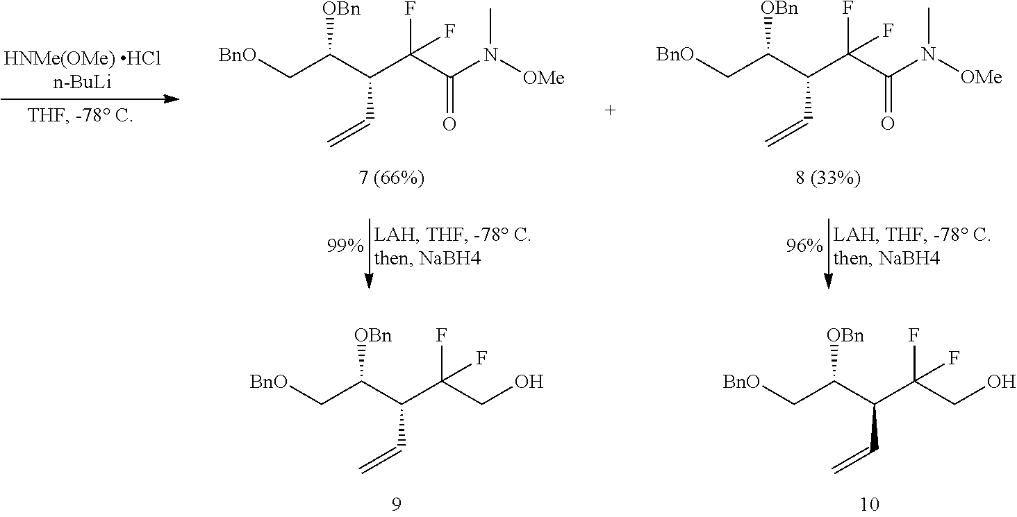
[BnO]CC(C(C(C(N([OMe])C)=O)(F)F)C=C)[OBn].[BnO]CC(C(C(C(N([OMe])C)=O)(F)F)C=C)[OBn].[BnO]CC(C(C(CO)(F)F)C=C)[OBn].[BnO]CC(C(C(CO)(F)F)C=C)[OBn]
